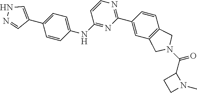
N1=C(NC2=CC=C(C3=CNN=C3)C=C2)C=CN=C1C1=CC2=C(C=C1)CN(C(=O)C1CCN1C)C2
